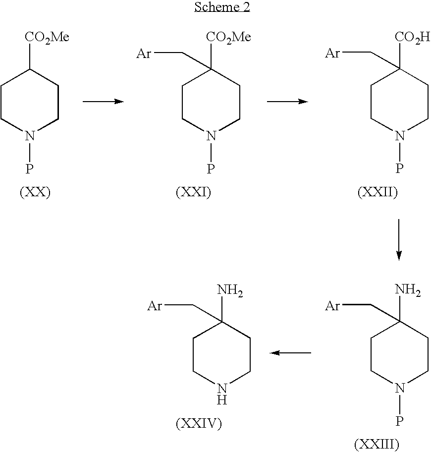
C1CN(P)CCC1[CO2Me].C1CN(P)CCC1([CO2Me])C[Ar].C1CN(P)CCC1([CO2H])C[Ar].C1CN(P)CCC1(N)C[Ar].C1CNCCC1(N)C[Ar]
